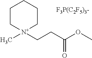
C1C[N+](C)(CCC(OC)=O)CCC1
